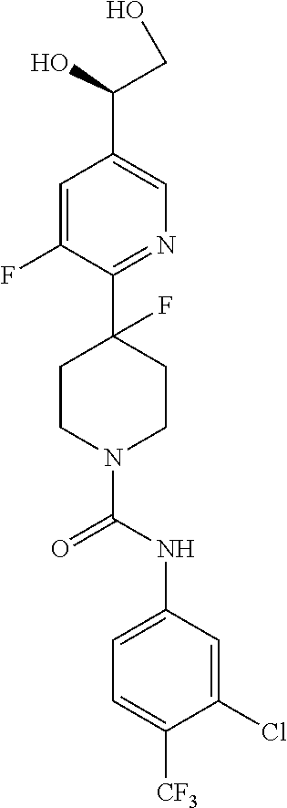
C1=C(F)C(C2(F)CCN(C(NC3=CC=C([CF3])C(Cl)=C3)=O)CC2)=NC=C1C(O)CO
